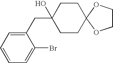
C1(CC2(O)CCC3(CC2)OCCO3)=CC=CC=C1Br
